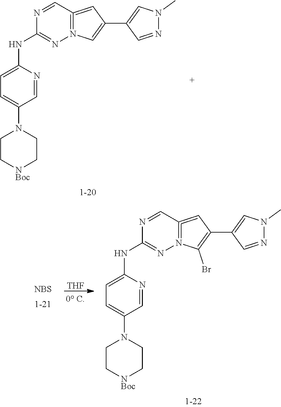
C1C[NBoc]CCN1C1=CC=C(NC2=NN3=C(=CC(C4=CN(C)N=C4)=C3)C=N2)N=C1.[NBS].[THF].C1C[NBoc]CCN1C1=CC=C(NC2=NN3=C(=CC(C4=CN(C)N=C4)=C3Br)C=N2)N=C1
